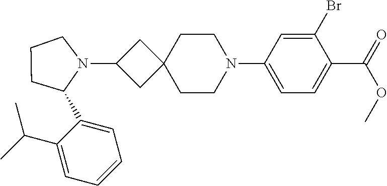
C1(C2N(C3CC4(C3)CCN(C3=CC=C(C(=O)OC)C(Br)=C3)CC4)CCC2)=CC=CC=C1C(C)C
